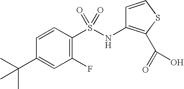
C1=CC(S(NC2=C(C(=O)O)SC=C2)(=O)=O)=C(F)C=C1C(C)(C)C
